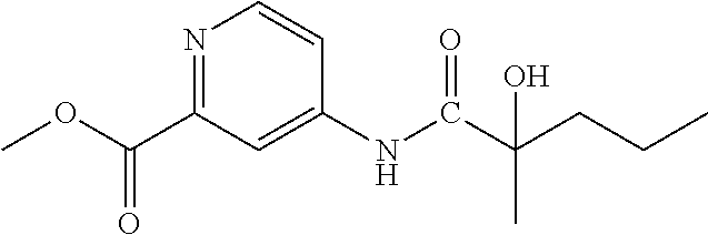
N1=C(C(=O)OC)C=C(NC(C(CCC)(C)O)=O)C=C1
